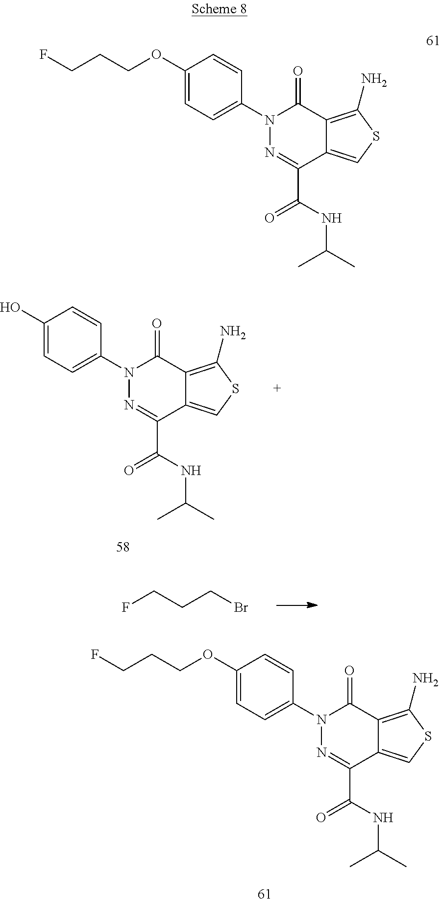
C1(O)=CC=C(N2N=C(C(NC(C)C)=O)C3=CSC(N)=C3C2=O)C=C1.FCCCBr.C1(OCCCF)=CC=C(N2N=C(C(NC(C)C)=O)C3=CSC(N)=C3C2=O)C=C1.C1(OCCCF)=CC=C(N2N=C(C(NC(C)C)=O)C3=CSC(N)=C3C2=O)C=C1
